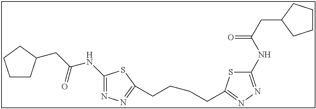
C1(NC(CC2CCCC2)=O)=NN=C(CCCCC2=NN=C(NC(CC3CCCC3)=O)S2)S1
